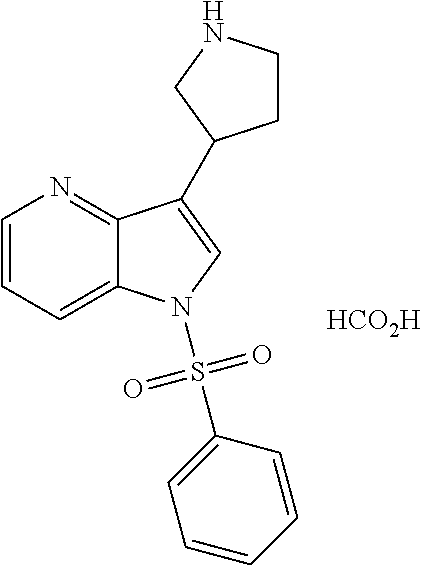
[HCO2H].C1=CC=C2C(=N1)C(C1CCNC1)=CN2S(C1=CC=CC=C1)(=O)=O
